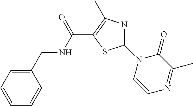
C1=CC=CC(CNC(C2=C(C)N=C(N3C=CN=C(C)C3=O)S2)=O)=C1
